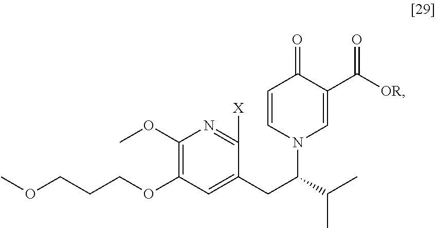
COCCCOC1=C(OC)N=C([X])C(CC(N2C=C(C([OR])=O)C(=O)C=C2)C(C)C)=C1
